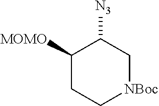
C1([MOMO])CC[NBoc]CC1[N3]
